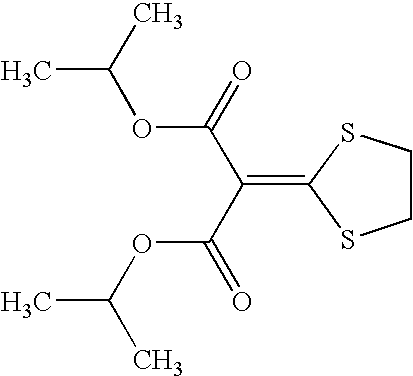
C1CSC(=C(C(=O)OC(C)C)C(=O)OC(C)C)S1
